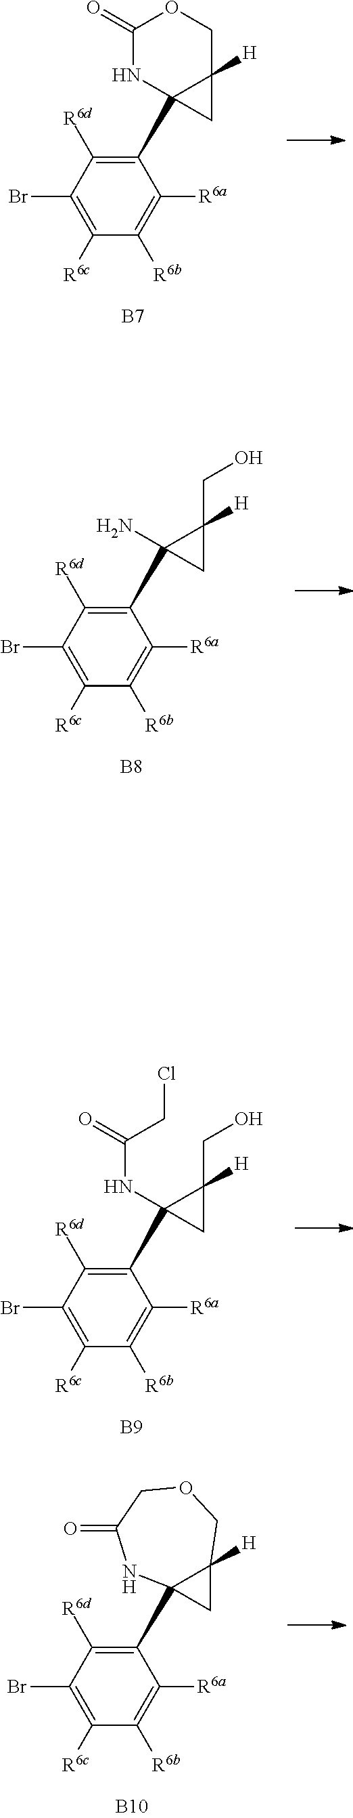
C1([R6a])=C([R6b])C([R6c])=C(Br)C([R6d])=C1C12C([H])(C1)COC(=O)N2.C1([R6a])=C([R6b])C([R6c])=C(Br)C([R6d])=C1C1(N)C([H])(CO)C1.C1([R6a])=C([R6b])C([R6c])=C(Br)C([R6d])=C1C1(NC(=O)CCl)C([H])(CO)C1.C1([R6a])=C([R6b])C([R6c])=C(Br)C([R6d])=C1C12C([H])(C1)COCC(=O)N2
